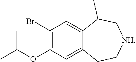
C1(Br)=C(OC(C)C)C=C2C(=C1)C(C)C[NH]CC2
